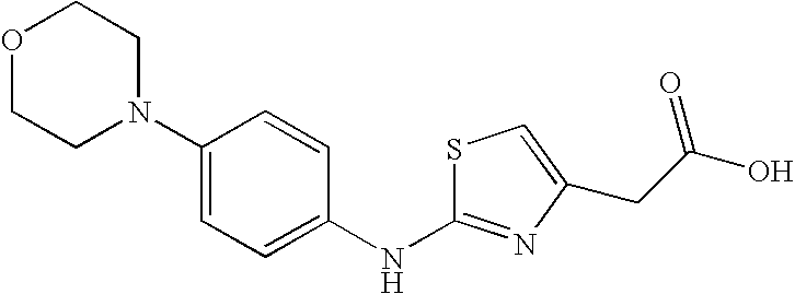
C1(N2CCOCC2)=CC=C(NC2=NC(CC(=O)O)=CS2)C=C1
